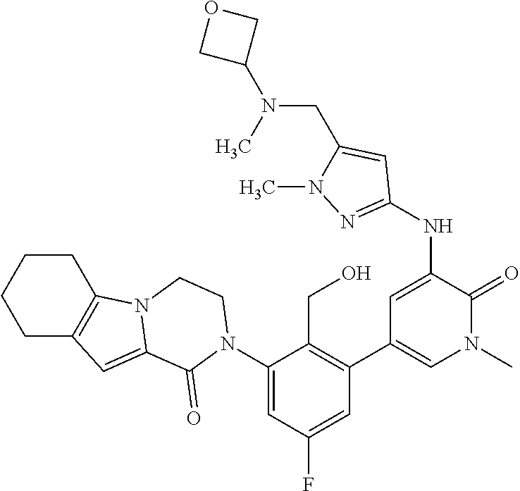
N(C1=CC(C2=C(CO)C(N3C(=O)C4=CC5=C(CCCC5)N4CC3)=CC(F)=C2)=CN(C)C1=O)C1=NN(C)C(CN(C)C2COC2)=C1
